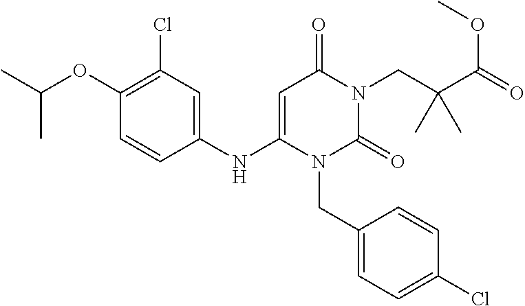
C1(OC(C)C)=C(Cl)C=C(NC2=CC(=O)N(CC(C(OC)=O)(C)C)C(=O)N2CC2=CC=C(Cl)C=C2)C=C1
